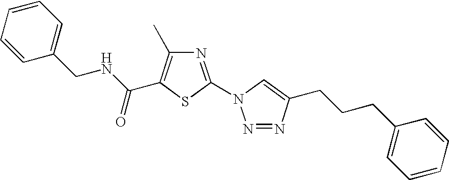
N1=C(N2N=NC(CCCC3=CC=CC=C3)=C2)SC(C(NCC2=CC=CC=C2)=O)=C1C
